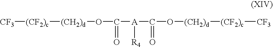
[CF3][(CF2)c][(CH2)d]OC(=O)[A](C(=O)O[(CH2)d][(CF2)c][CF3])[R4]
